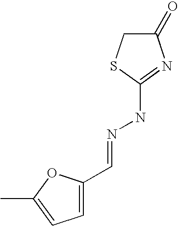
C1=C(C=NNC2=NC(=O)CS2)OC(C)=C1
